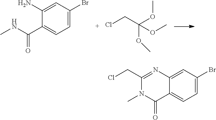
C1=C(Br)C=C(N)C(C(NC)=O)=C1.ClCC(OC)(OC)OC.C1=C(Br)C=C2C(=C1)C(=O)N(C)C(CCl)=N2
